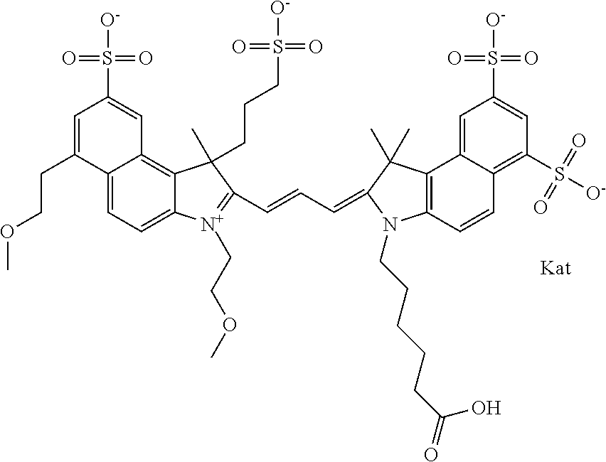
C12=CC=C3C(=C1C=C(S(=O)([O-])=O)C=C2CCOC)C(C)(CCCS([O-])(=O)=O)C(C=CC=C1C(C)(C)C2=C(C=CC4=C(S([O-])(=O)=O)C=C(S([O-])(=O)=O)C=C42)N1CCCCCC(=O)O)=[N+]3CCOC
